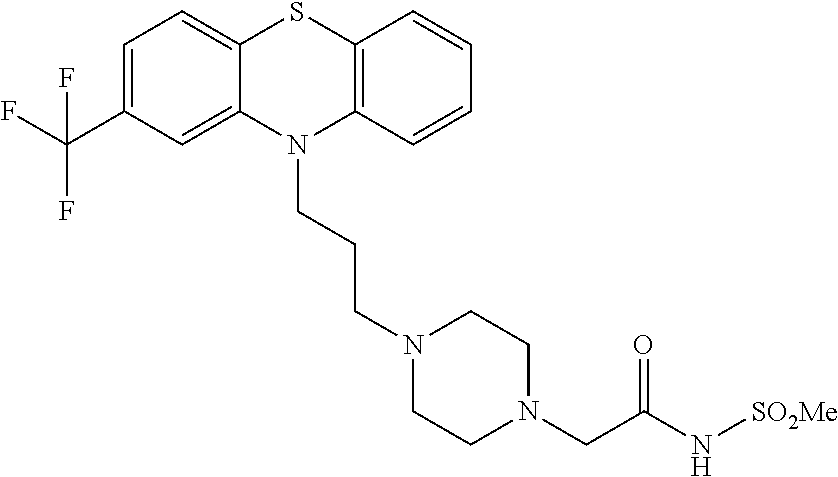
C1=C(C(F)(F)F)C=C2C(=C1)SC1=C(N2CCCN2CCN(CC(N[SO2Me])=O)CC2)C=CC=C1
